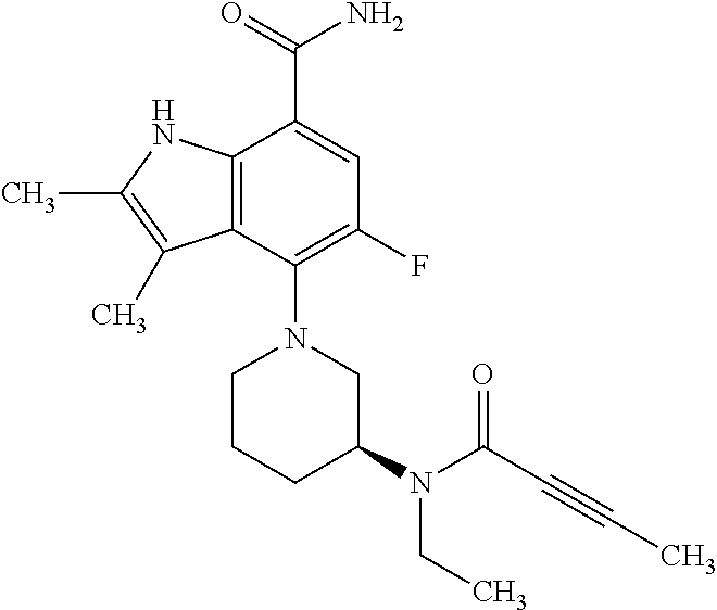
C1(N2CC(N(C(=O)C#CC)CC)CCC2)=C(F)C=C(C(=O)N)C2=C1C(C)=C(C)N2
